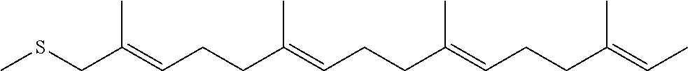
CSCC(=CCCC(=CCCC(=CCCC(C)=CC)C)C)C
